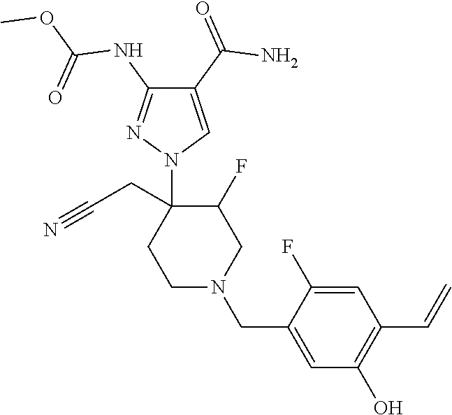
C1(C(=O)N)=CN(C2(CC#N)CCN(CC3=CC(O)=C(C=C)C=C3F)CC2F)N=C1NC(OC)=O
